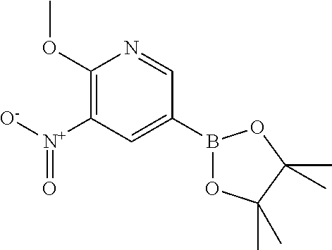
C1(OC)=C([N+]([O-])=O)C=C(B2OC(C)(C)C(C)(C)O2)C=N1
